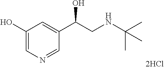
C1(O)=CN=CC(C(CNC(C)(C)C)O)=C1
